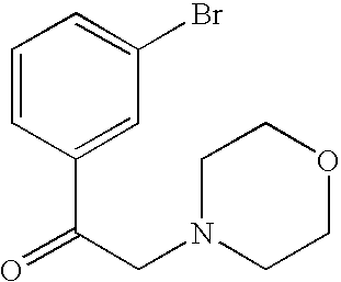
C1=CC(C(=O)CN2CCOCC2)=CC(Br)=C1
